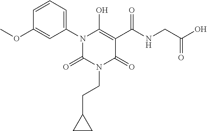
COC1=CC(N2C(=O)N(CCC3CC3)C(=O)C(C(NCC(O)=O)=O)=C2O)=CC=C1
